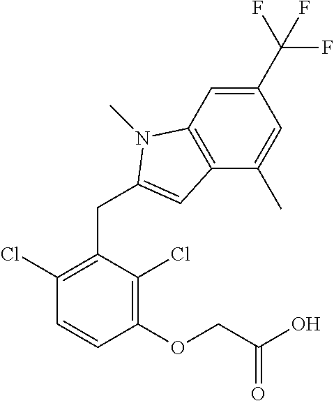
C1(OCC(O)=O)=C(Cl)C(CC2=CC3=C(C=C(C(F)(F)F)C=C3C)N2C)=C(Cl)C=C1
